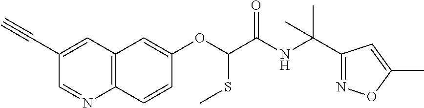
C1(C#C)=CC2=C(N=C1)C=CC(OC(SC)C(=O)NC(C1=NOC(C)=C1)(C)C)=C2
